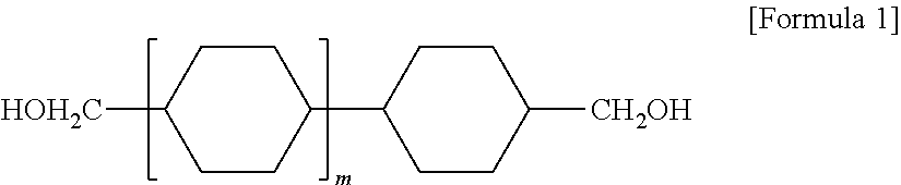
C1CC(C2CCC([CH2OH])CC2)CCC1[HOH2C]
